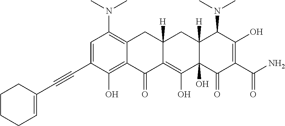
C1=C(C#CC2=CCCCC2)C(O)=C2C(=C1N(C)C)CC1([H])C(=C(O)C3(O)C([H])(C1)C(N(C)C)C(O)=C(C(N)=O)C3=O)C2=O
